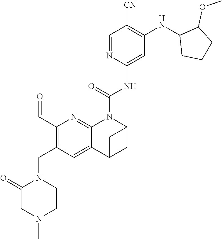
C(NC1=CC(NC2CCCC2OC)=C([CN])C=N1)(=O)N1C2=NC(C=O)=C(CN3C(=O)CN(C)CC3)C=C2C2CC1C2
